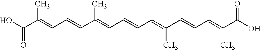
C(C(=CC=CC(=CC=CC=C(C=CC=C(C(O)=O)C)C)C)C)(O)=O
